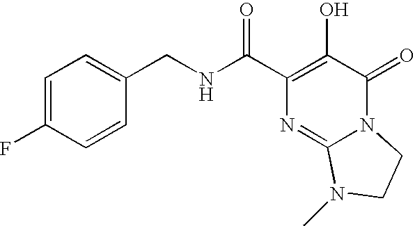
C1(CNC(C2=C(O)C(=O)N3C(=N2)N(C)CC3)=O)=CC=C(F)C=C1
